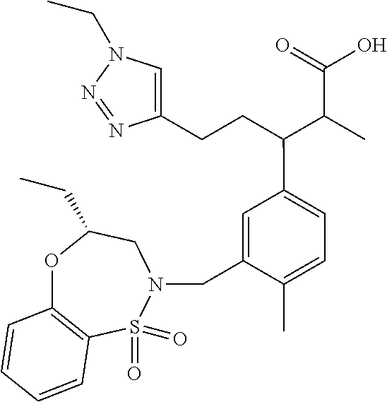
C1(CCC(C2=CC=C(C)C(CN3CC(CC)OC4=C(S3(=O)=O)C=CC=C4)=C2)C(C(O)=O)C)=CN(CC)N=N1
